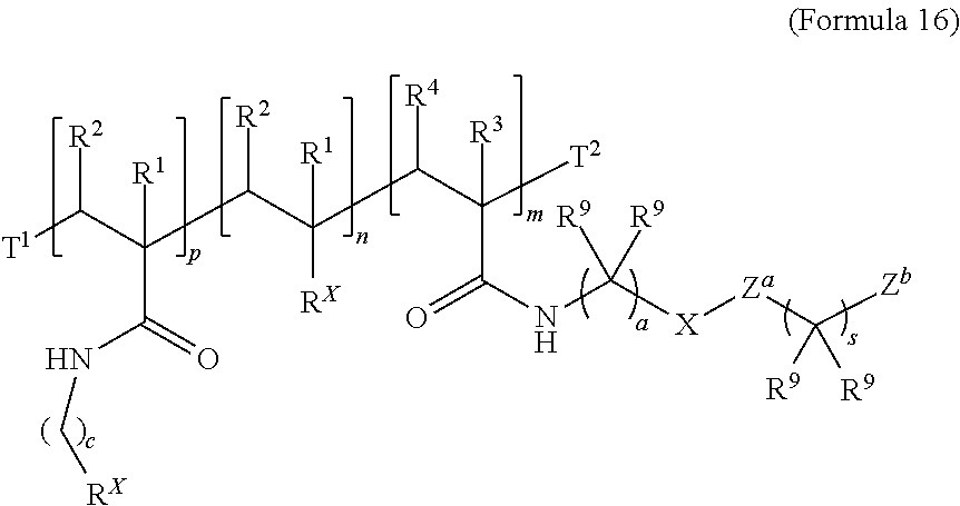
[T1]C(C(C(C(C(C([T2])([R3])C(=O)NC([X][Za]C([Zb])([R9])[R9])([R9])[R9])[R4])([R1])[RX])[R2])([R1])C(=O)NC[RX])[R2]
